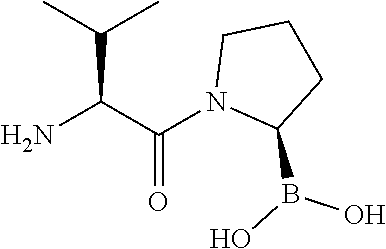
NC(C(N1C(B(O)O)CCC1)=O)C(C)C
